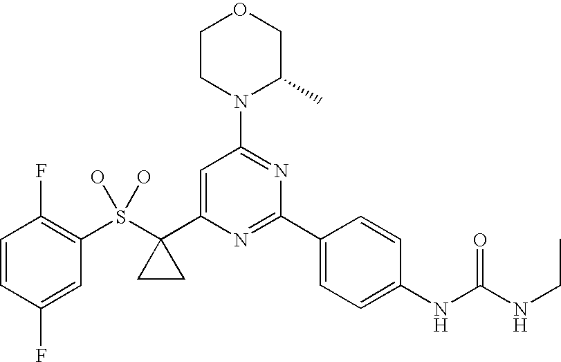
C1=CC(F)=CC(S(C2(C3=CC(N4C(C)COCC4)=NC(C4=CC=C(NC(NCC)=O)C=C4)=N3)CC2)(O)O)=C1F
